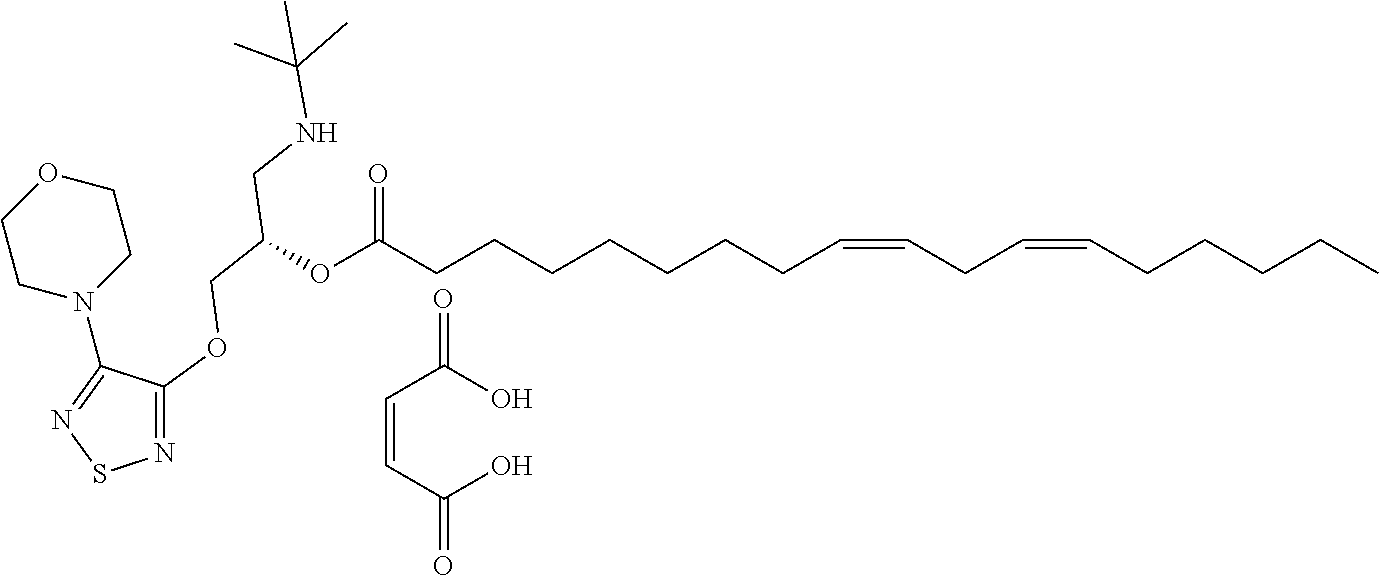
C(=CC(O)=O)C(O)=O.C1OCCN(C2=NSN=C2OCC(CNC(C)(C)C)OC(CCCCCCCC=CCC=CCCCCC)=O)C1
